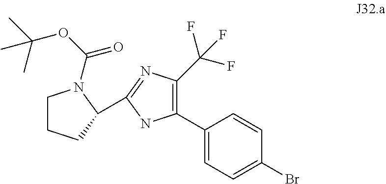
C1(C2=CC=C(Br)C=C2)=C(C(F)(F)F)N=C(C2CCCN2C(OC(C)(C)C)=O)N1
